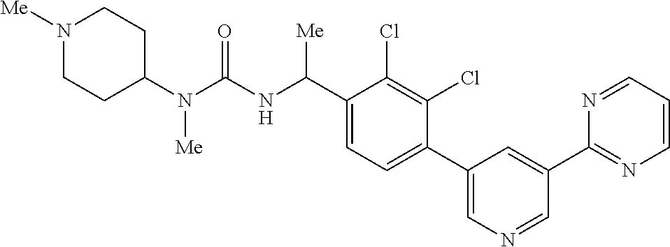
C1(N(C(NC(C2=CC=C(C3=CN=CC(C4=NC=CC=N4)=C3)C(Cl)=C2Cl)[Me])=O)[Me])CCN([Me])CC1
